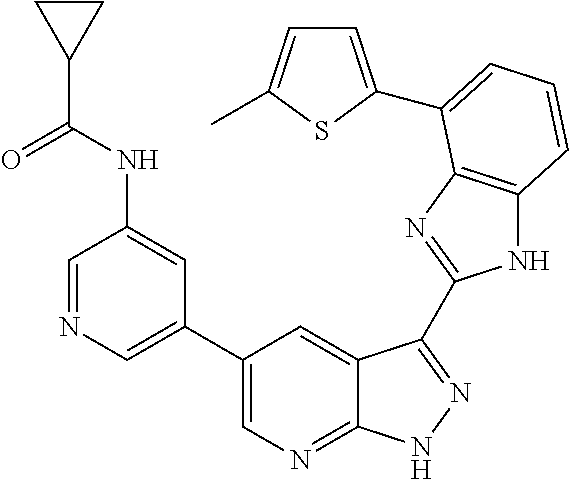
C1(C2=CN=CC(NC(C3CC3)=O)=C2)=CN=C2C(=C1)C(C1=NC3=C(N1)C=CC=C3C1=CC=C(C)S1)=NN2
